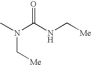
CN(C(NC[Me])=O)C[Me]
